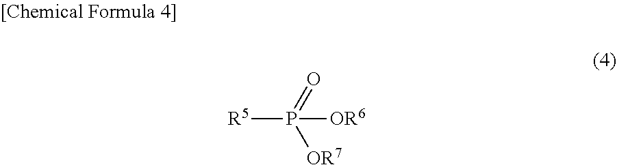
[R5]P([OR7])(=O)[OR6]
